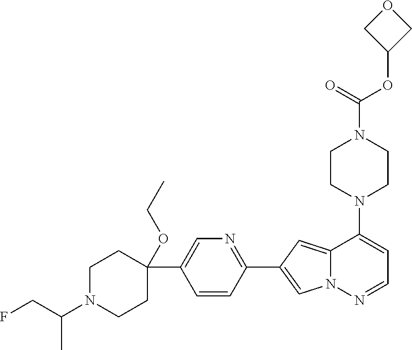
N1(C2=CC=NN3C2=CC(C2=NC=C(C4(OCC)CCN(C(CF)C)CC4)C=C2)=C3)CCN(C(OC2COC2)=O)CC1
